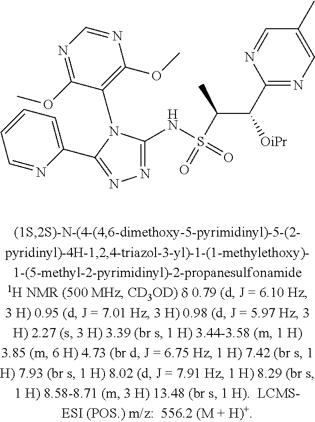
C1=NC(C2=NN=C(NS(=O)(C(C([OiPr])C3=NC=C(C)C=N3)C)=O)N2C2=C(OC)N=CN=C2OC)=CC=C1
